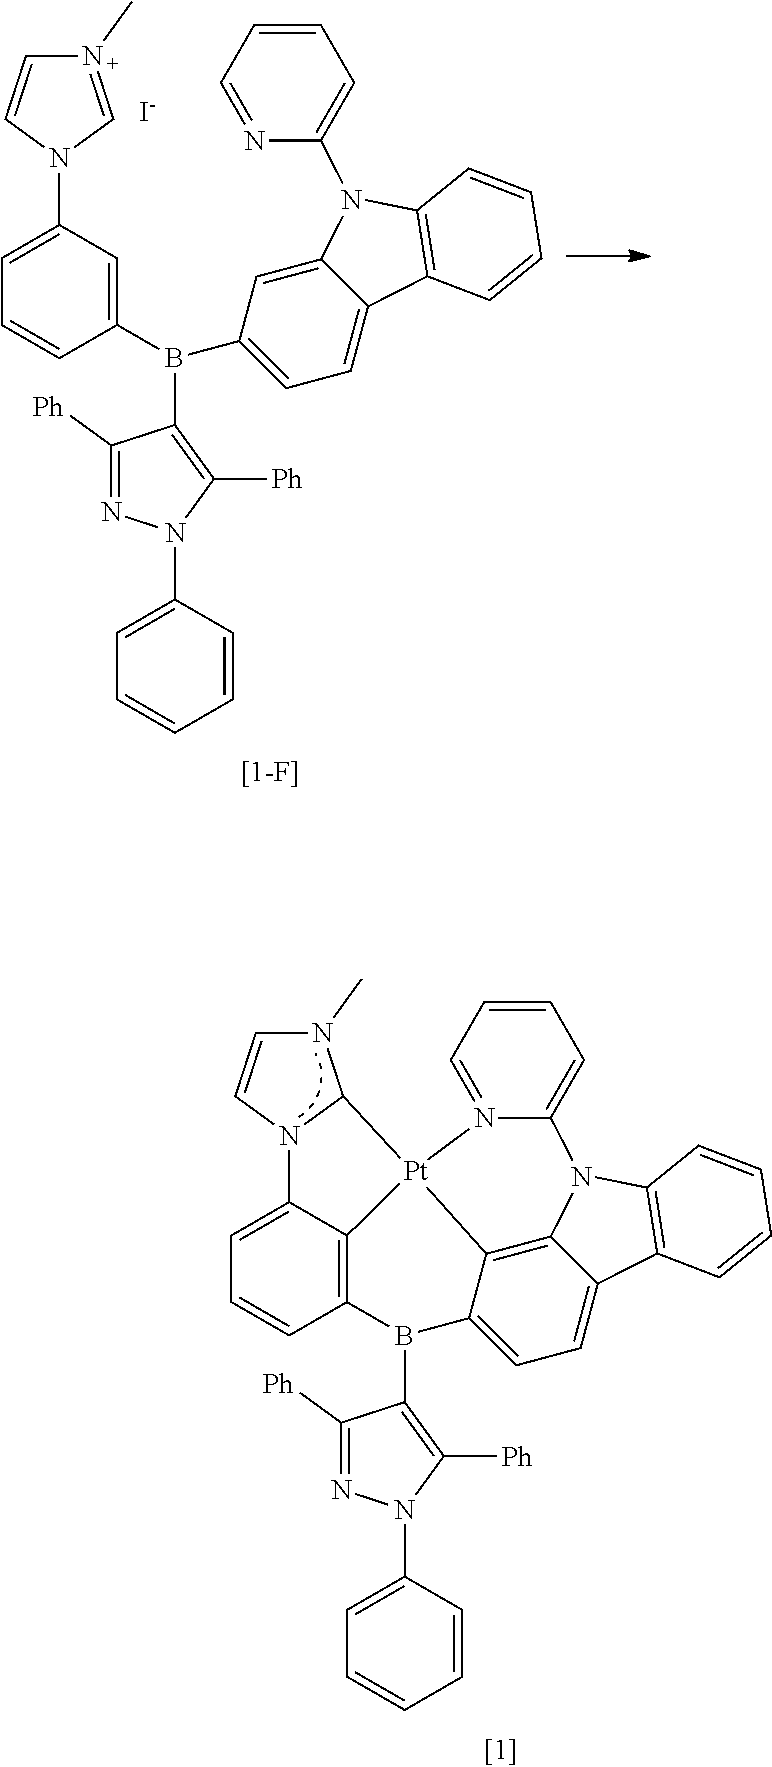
N1(C)=CN(C2=CC=CC(B(C3=CC=C4C(=C3)N(C3=CC=CC=N3)C3=C4C=CC=C3)C3=C([Ph])N(C4=CC=CC=C4)N=C3[Ph])=C2)C=C1.[I-].N1(C)C=CN2C1[Pt]13C4=C(C=CC=C24)B(C2=C([Ph])N(C4=CC=CC=C4)N=C2[Ph])C2=CC=C4C(=C21)N(C1=C4C=CC=C1)C1=CC=CC=N13
